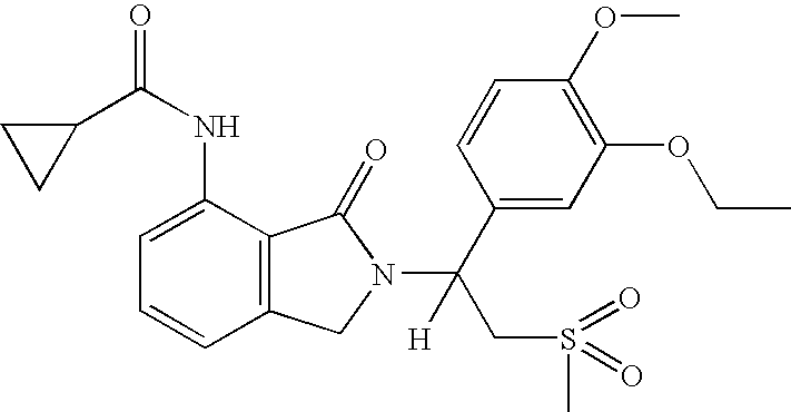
C12=C(C(NC(C3CC3)=O)=CC=C1)C(=O)N(C(C1=CC(OCC)=C(OC)C=C1)([H])CS(C)(=O)=O)C2
